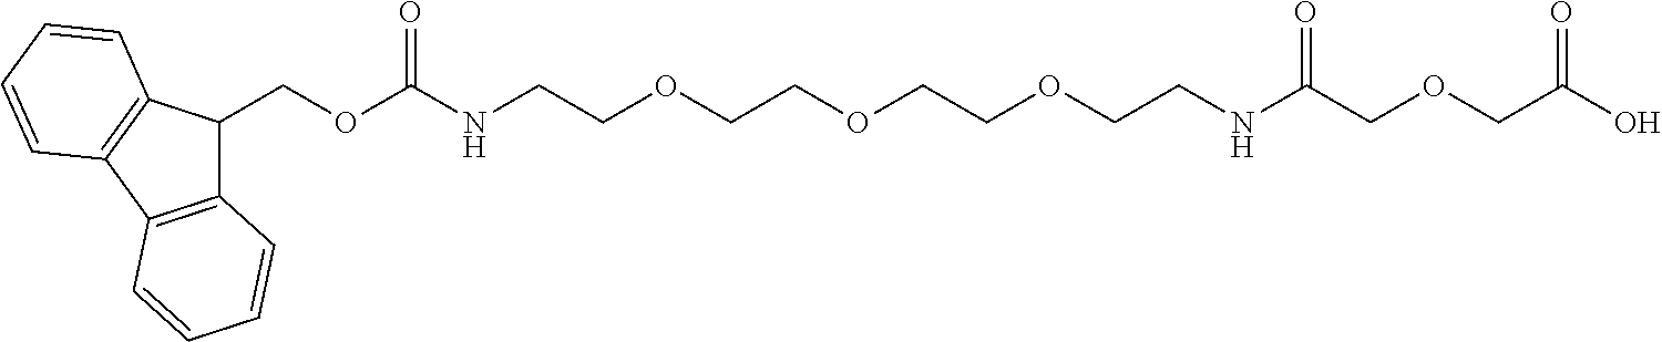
C12=C(C3=C(C1COC(=O)NCCOCCOCCOCCNC(=O)COCC(=O)O)C=CC=C3)C=CC=C2
